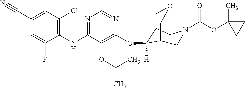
C1(NC2=NC=NC(OC3([H])C4COCC3CN(C(OC3(C)CC3)=O)C4)=C2OC(C)C)=C(Cl)C=C(C#N)C=C1F
